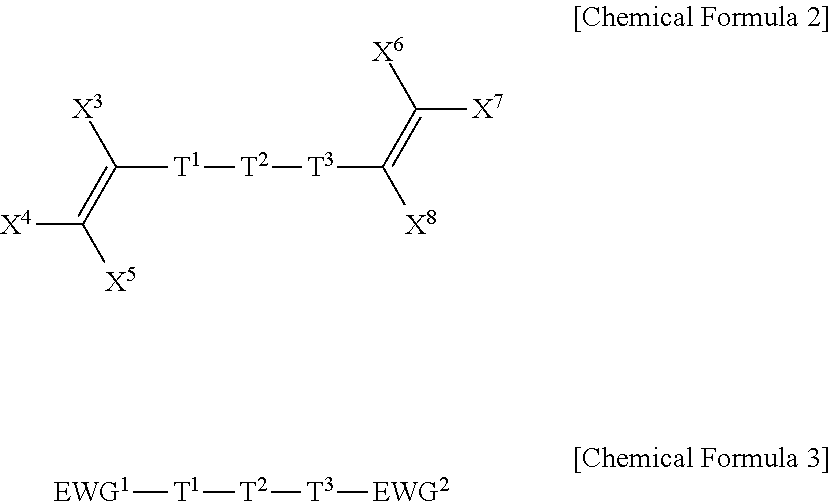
C([T1][T2][T3]C(=C([X7])[X6])[X8])([X3])=C([X5])[X4].[EWG1][T1][T2][T3][EWG2]
